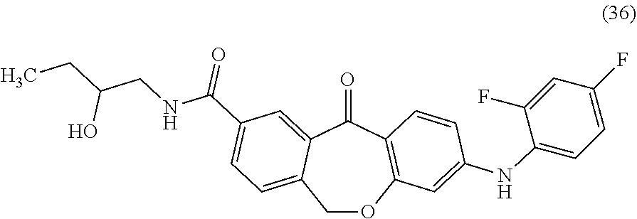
O=C1C2=CC(C(NCC(CC)O)=O)=CC=C2COC2=C1C=CC(NC1=CC=C(F)C=C1F)=C2
